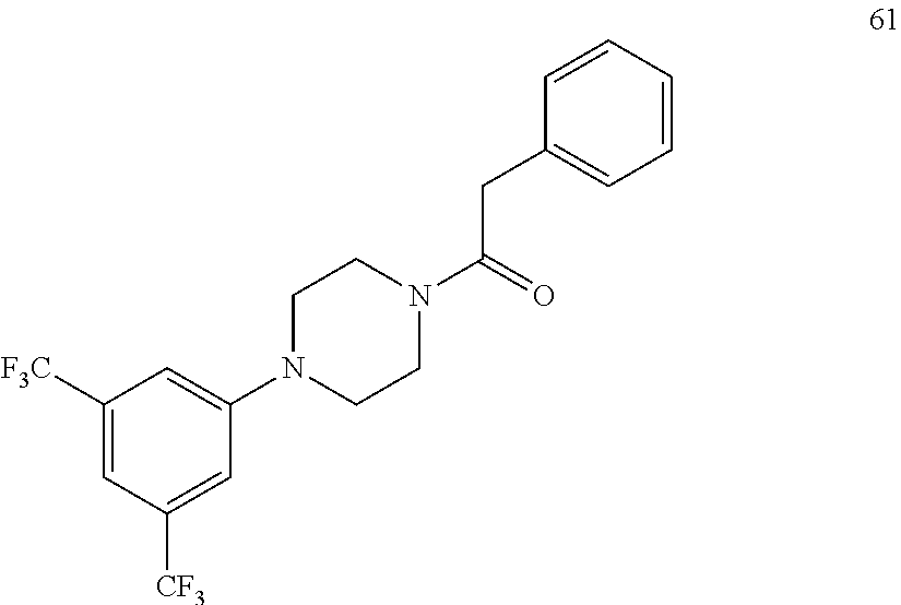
C1([F3C])=CC([CF3])=CC(N2CCN(C(=O)CC3=CC=CC=C3)CC2)=C1
